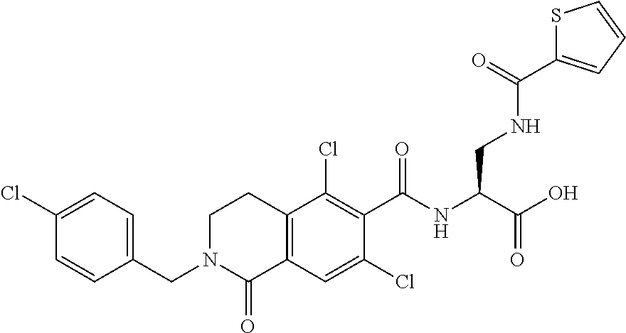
C12=C(C=C(Cl)C(C(NC(C(O)=O)CNC(C3=CC=CS3)=O)=O)=C1Cl)C(=O)N(CC1=CC=C(Cl)C=C1)CC2
